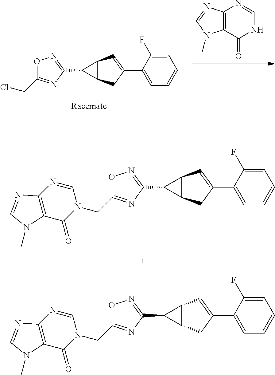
C12=C(N=CN1C)N=CNC2=O.C12C(CC(C3=CC=CC=C3F)=C1)C2C1=NOC(CCl)=N1.C12C(CC(C3=CC=CC=C3F)=C1)C2C1=NOC(CN2C(=O)C3=C(N=CN3C)N=C2)=N1.C12C(CC(C3=CC=CC=C3F)=C1)C2C1=NOC(CN2C(=O)C3=C(N=CN3C)N=C2)=N1
